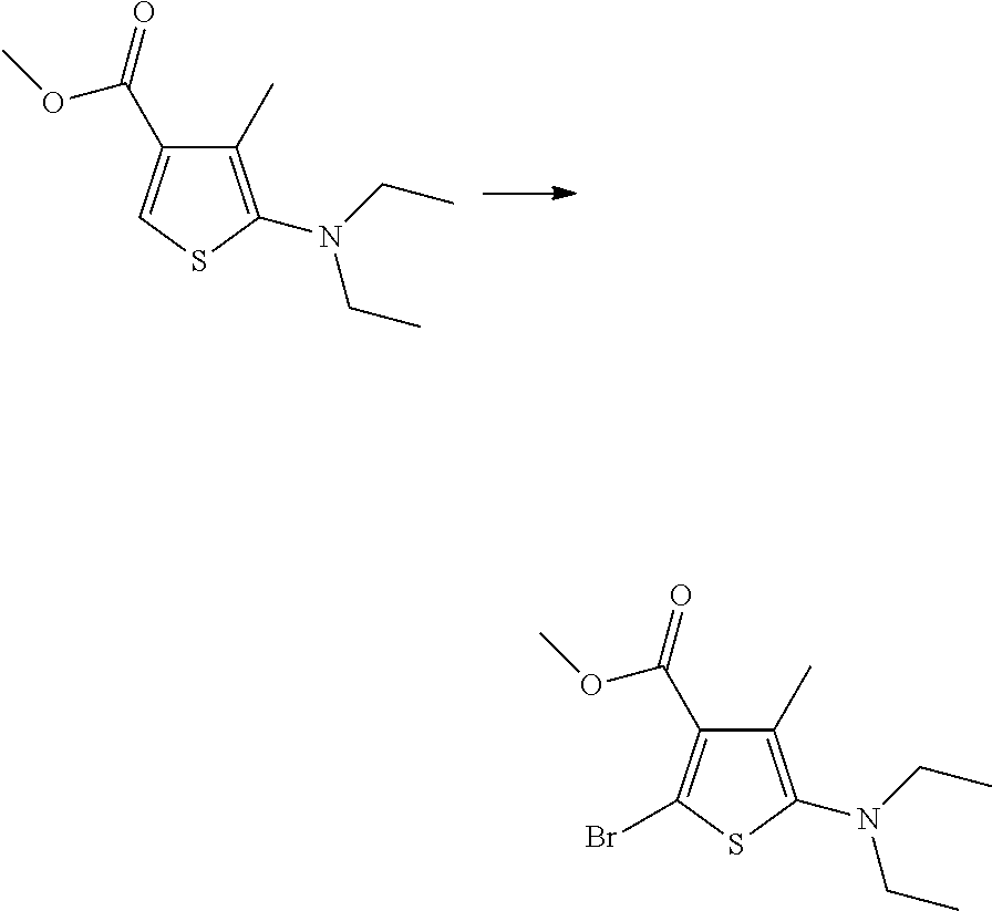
C1(C)=C(N(CC)CC)SC=C1C(=O)OC.C1(C)=C(N(CC)CC)SC(Br)=C1C(=O)OC
